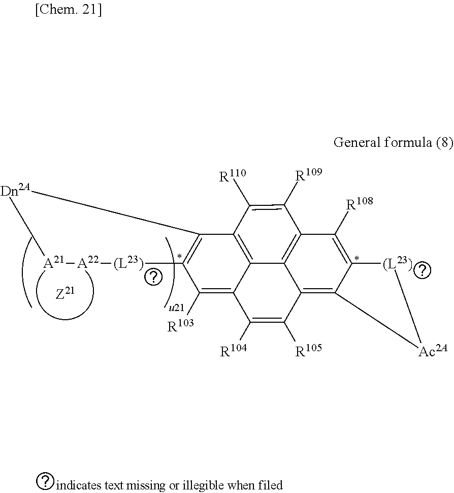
C1([R109])=C([R110])C2=C3C4=C1C([R108])=C1C(=C4C([R105])=C([R104])C3=C([R103])C3=C2[Dn2A][A21][A22][(L23)]3)[Ac2A][(L23)]1
